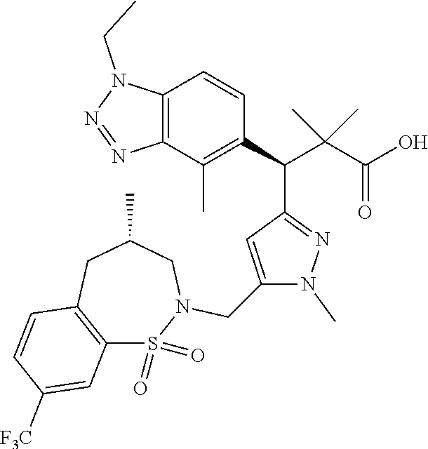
C12=C(CC(C)CN(CC3=CC(C(C4=C(C)C5=C(C=C4)N(CC)N=N5)C(C(O)=O)(C)C)=NN3C)S1(=O)=O)C=CC([F3C])=C2
